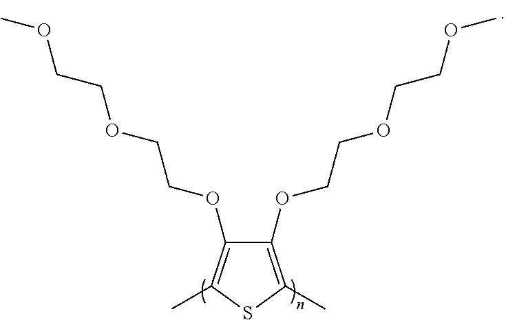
C1(OCCOCCOC)=C(C)SC(C)=C1OCCOCCOC
